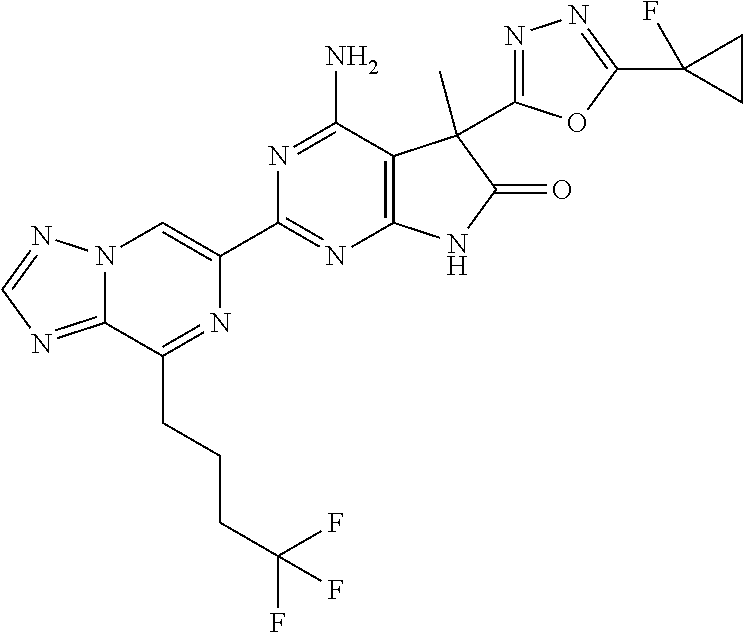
C12=NC=NN1C=C(C1=NC3=C(C(N)=N1)C(C)(C1=NN=C(C4(F)CC4)O1)C(=O)N3)N=C2CCCC(F)(F)F
